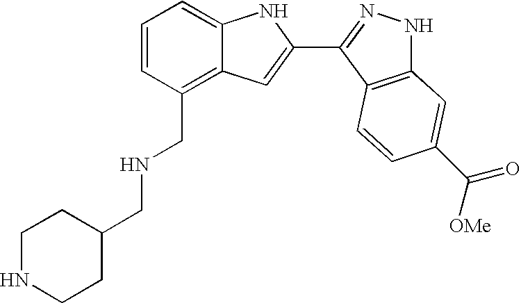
C1=CC(CNCC2CCNCC2)=C2C(=C1)NC(C1=NNC3=C1C=CC(C([OMe])=O)=C3)=C2
